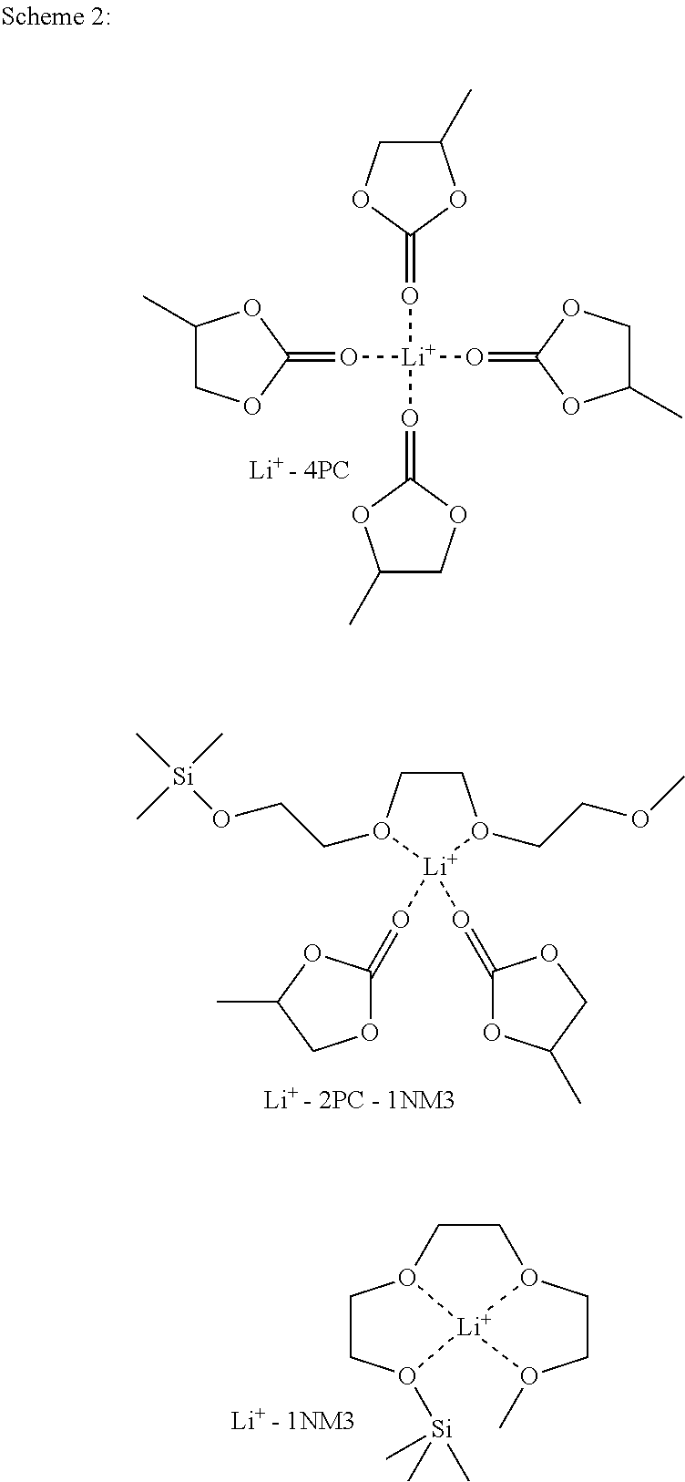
C1(C)COC(=O[Li](O=C2OC(C)CO2)(O=C2OC(C)CO2)O=C2OC(C)CO2)O1.C1CO(CCO[Si](C)(C)C)[Li](O=C2OCC(C)O2)(O=C2OC(C)CO2)O1CCOC.C1CO([Si](C)(C)C)[Li]23O1CCO2CCO3C
